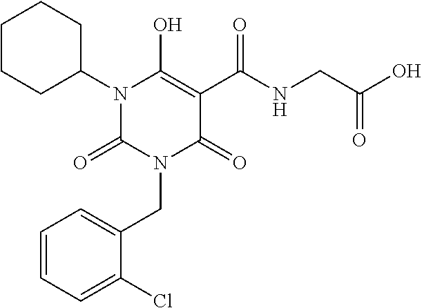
N1(C2CCCCC2)C(=O)N(CC2=CC=CC=C2Cl)C(=O)C(C(NCC(O)=O)=O)=C1O
